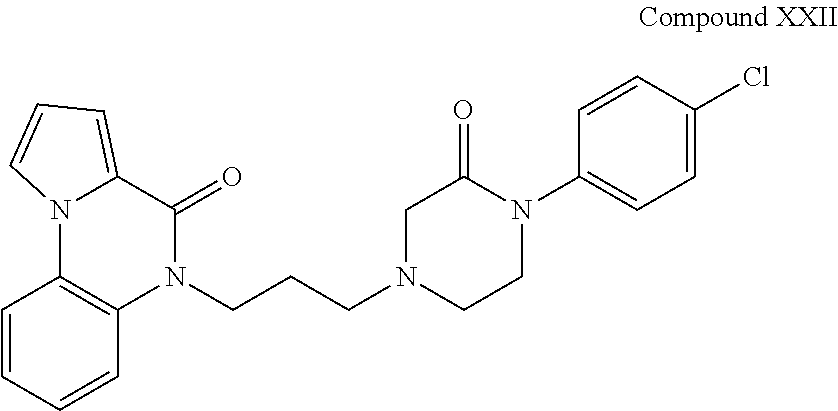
C1=CC2=C(C=C1)N(CCCN1CCN(C3=CC=C(Cl)C=C3)C(=O)C1)C(=O)C1=CC=CN21
